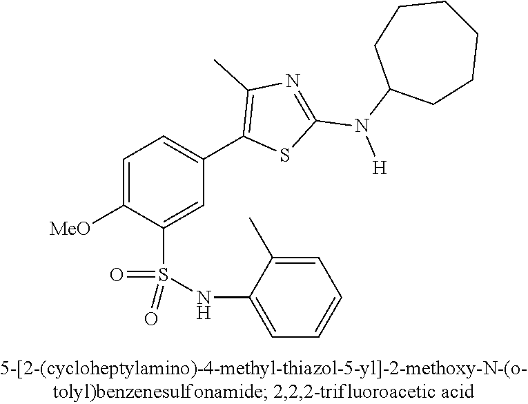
C1=C([OMe])C(S(NC2=CC=CC=C2C)(=O)=O)=CC(C2=C(C)N=C(N([H])C3CCCCCC3)S2)=C1
